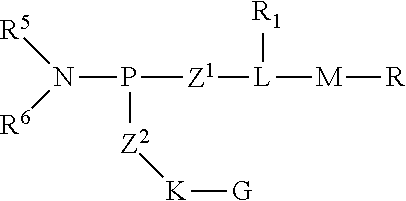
N(P([Z1][L]([M][R])[R1])[Z2][K][G])([R5])[R6]
